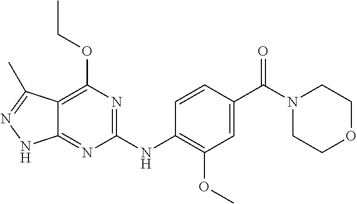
C1(NC2=C(OC)C=C(C(N3CCOCC3)=O)C=C2)=NC(OCC)=C2C(=N1)NN=C2C
